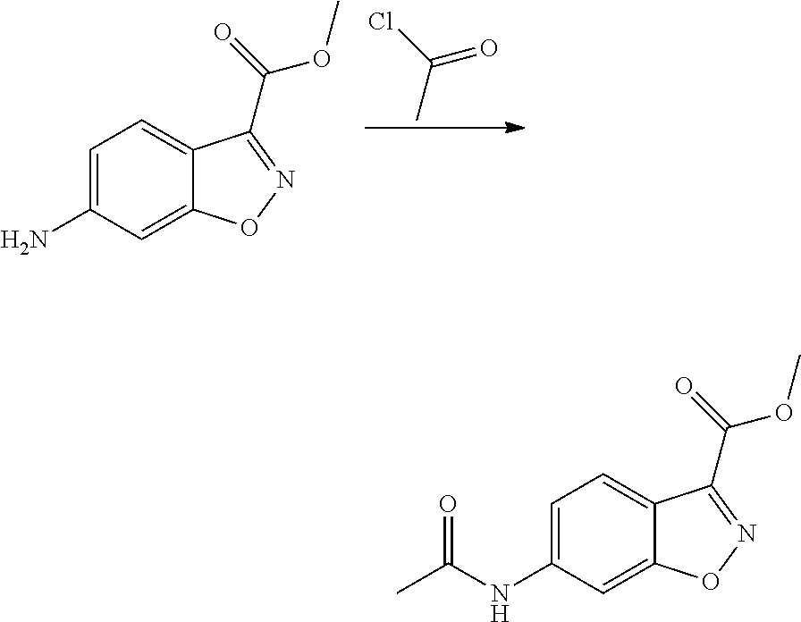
ClC(C)=O.C1=C(N)C=C2C(=C1)C(C(=O)OC)=NO2.C1=C(NC(C)=O)C=C2C(=C1)C(C(=O)OC)=NO2
